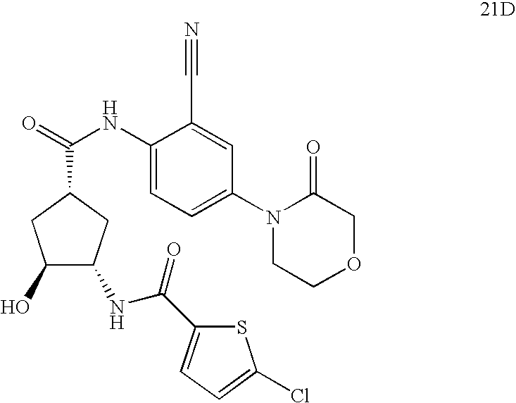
C1(O)C(NC(C2=CC=C(Cl)S2)=O)CC(C(=O)NC2=CC=C(N3C(=O)COCC3)C=C2C#N)C1
